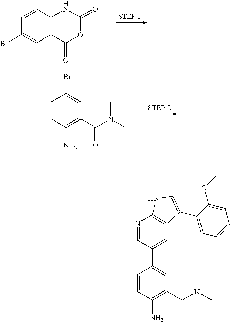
C1=CC2=C(C=C1Br)C(=O)OC(=O)N2.C1=CC(N)=C(C(N(C)C)=O)C=C1Br.C1=CC(N)=C(C(N(C)C)=O)C=C1C1=CC2=C(N=C1)NC=C2C1=CC=CC=C1OC
